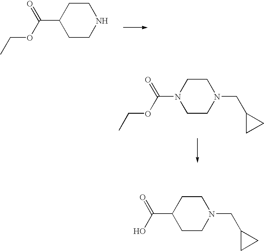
C1CNCCC1C(=O)OCC.C1CN(CC2CC2)CCN1C(=O)OCC.C1CC(C(=O)O)CCN1CC1CC1
